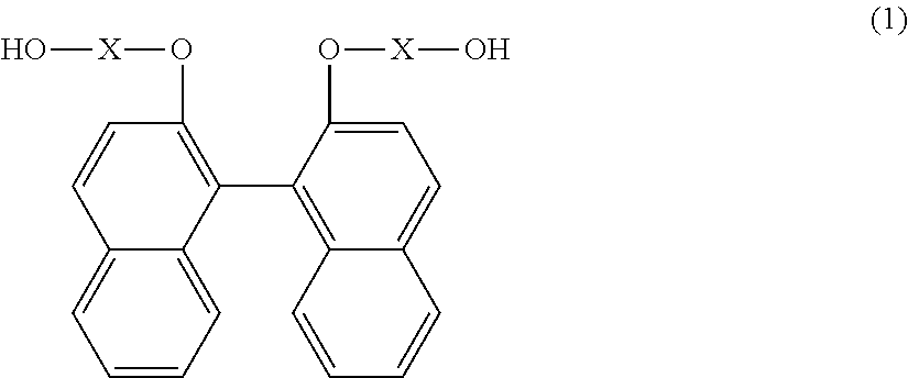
C1=CC=C2C(=C1)C=CC(O[X]O)=C2C1=C2C(=CC=C1O[X]O)C=CC=C2
